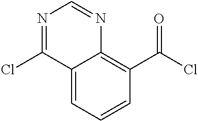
C12=CC=CC(C(Cl)=O)=C1N=CN=C2Cl
